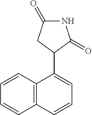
C1=CC=CC2=C1C(C1CC(=O)NC1=O)=CC=C2
